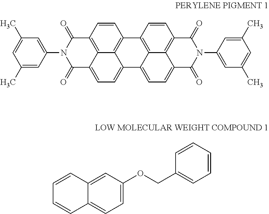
C1(C)=CC(N2C(=O)C3=C4C(=CC=C5C4=C(C=C3)C3=C4C5=CC=C5C4=C(C=C3)C(=O)N(C3=CC(C)=CC(C)=C3)C5=O)C2=O)=CC(C)=C1.C1=C(OCC2=CC=CC=C2)C=C2C(=C1)C=CC=C2
